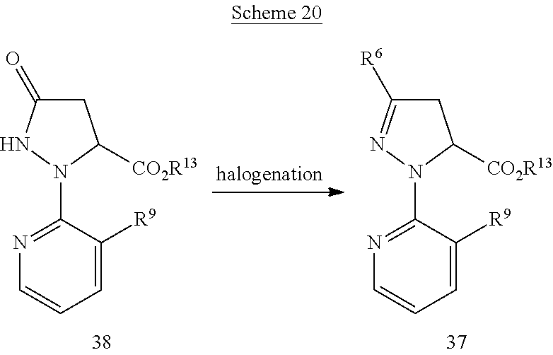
C1C(=O)NN(C2=NC=CC=C2[R9])C1[CO2R13].C1C([R6])=NN(C2=NC=CC=C2[R9])C1[CO2R13]
